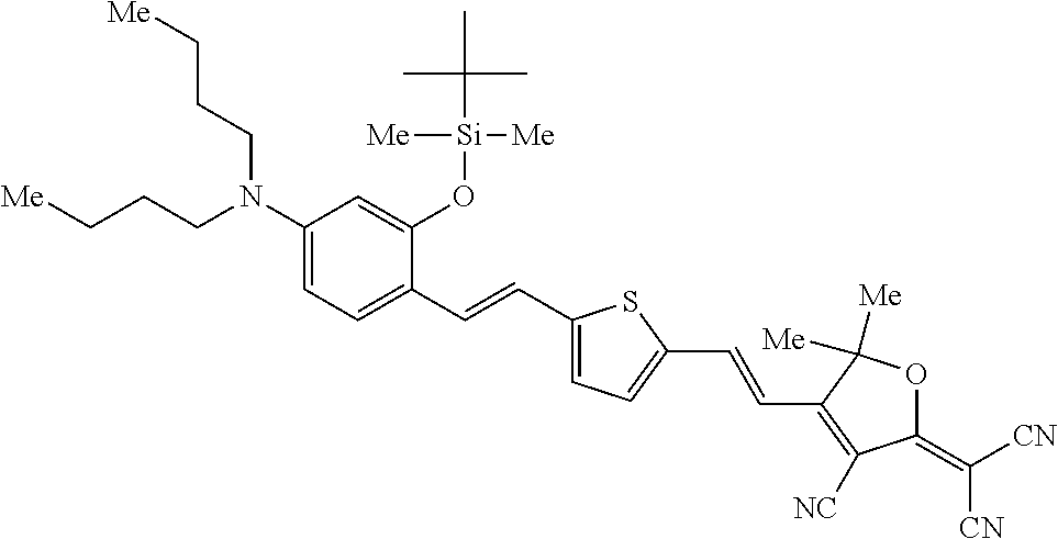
C1(N(CCC[Me])CCC[Me])=CC=C(C=CC2=CC=C(C=CC3=C([NC])C(=C([CN])[CN])OC3([Me])[Me])S2)C(O[Si]([Me])([Me])C(C)(C)C)=C1
